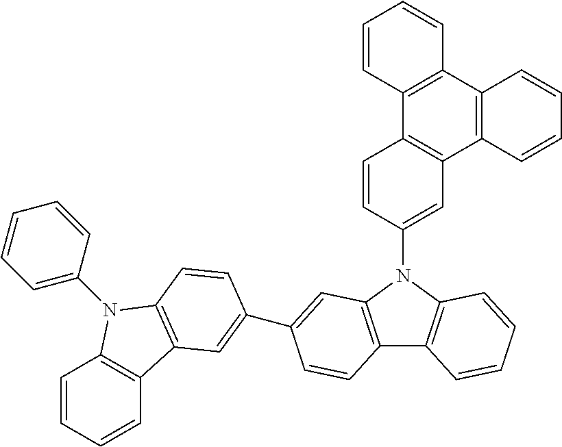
C1=CC=CC2=C1N(C1=CC=CC=C1)C1=C2C=C(C2=CC3=C(C4=C(N3C3=CC5=C(C=C3)C3=C(C6=C5C=CC=C6)C=CC=C3)C=CC=C4)C=C2)C=C1
